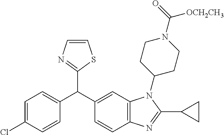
C1=C(Cl)C=CC(C(C2=CC3=C(N=C(C4CC4)N3C3CCN(C(=O)[OCH2CH3])CC3)C=C2)C2=NC=CS2)=C1
